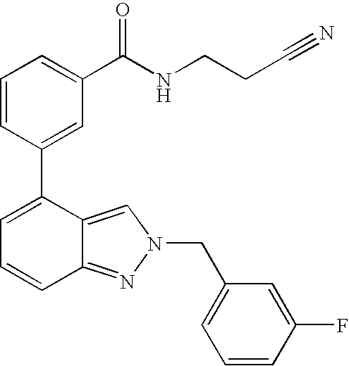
C1=CC(C2=CC=CC3=NN(CC4=CC=CC(F)=C4)C=C23)=CC(C(NCCC#N)=O)=C1
